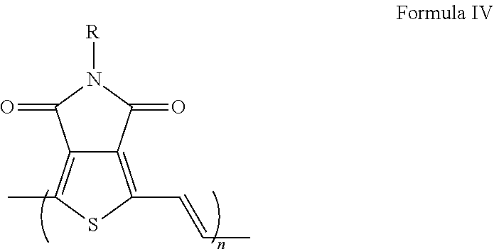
C12=C(C)SC(C=CC)=C1C(=O)N([R])C2=O
